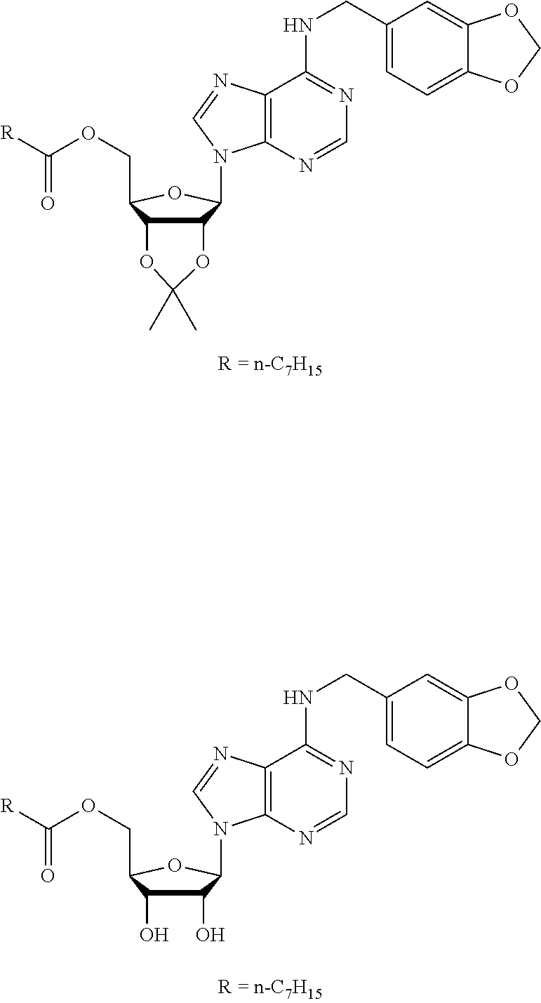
C12C(C(COC(=O)[R])OC1N1C3=C(C(NCC4=CC=C5C(=C4)OCO5)=NC=N3)N=C1)OC(C)(C)O2.C1(O)C(O)C(COC(=O)[R])OC1N1C2=C(C(NCC3=CC=C4C(=C3)OCO4)=NC=N2)N=C1
